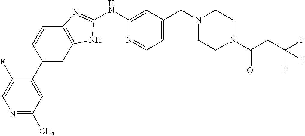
N1=C(C)C=C(C2=CC3=C(C=C2)N=C(NC2=CC(CN4CCN(C(CC(F)(F)F)=O)CC4)=CC=N2)N3)C(F)=C1
